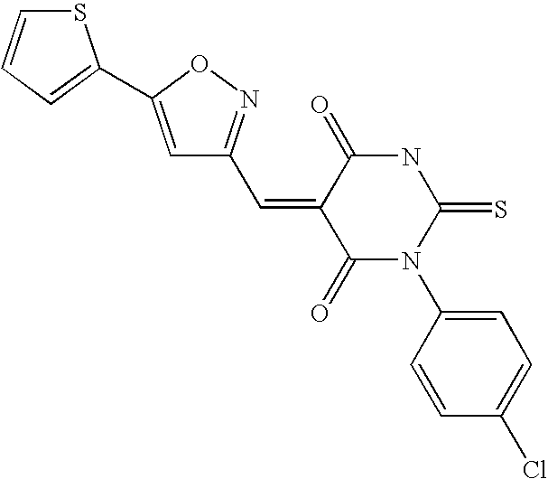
S1C=CC=C1C1=CC(C=C2C(=O)N(C3=CC=C(Cl)C=C3)C(=S)NC2=O)=NO1
